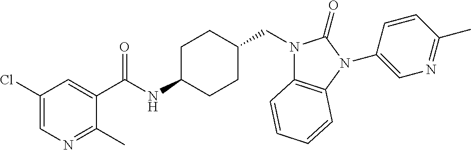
C1(Cl)=CN=C(C)C(C(NC2CCC(CN3C4=C(N(C5=CN=C(C)C=C5)C3=O)C=CC=C4)CC2)=O)=C1
